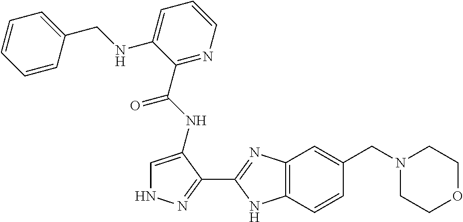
C12=C(C=CC(CN3CCOCC3)=C1)NC(C1=NNC=C1NC(=O)C1=NC=CC=C1NCC1=CC=CC=C1)=N2
